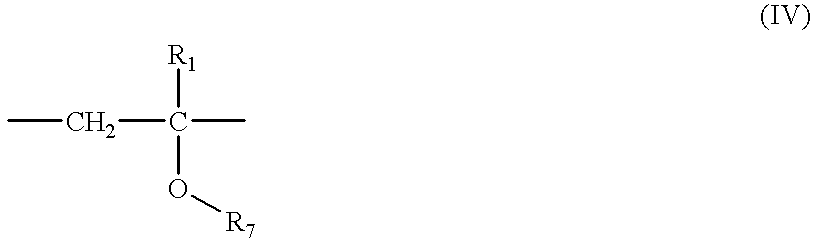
CCC(C)([R1])O[R7]
